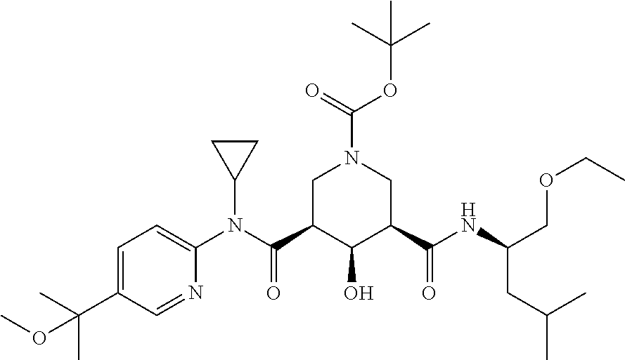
C1=C(C(C)(C)OC)C=NC(N(C2CC2)C(C2C(O)C(C(NC(CC(C)C)COCC)=O)CN(C(OC(C)(C)C)=O)C2)=O)=C1
